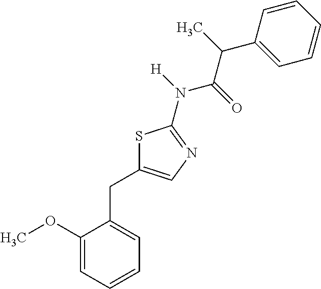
C1(OC)=CC=CC=C1CC1=CN=C(N([H])C(=O)C(C)C2=CC=CC=C2)S1
